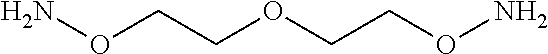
C(OCCON)CON
